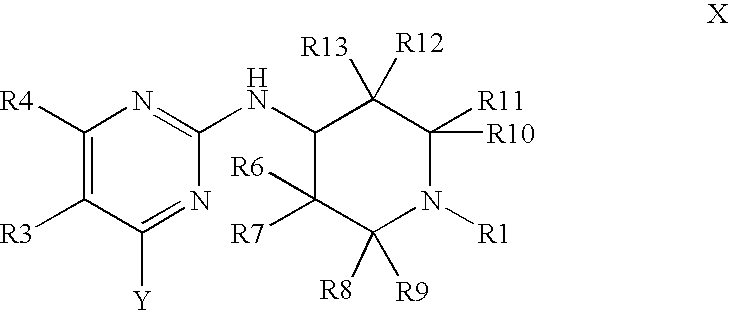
C1([R4])=C([R3])C([Y])=NC(NC2C([R7])([R6])C([R8])([R9])N([R1])C([R10])([R11])C2([R13])[R12])=N1
